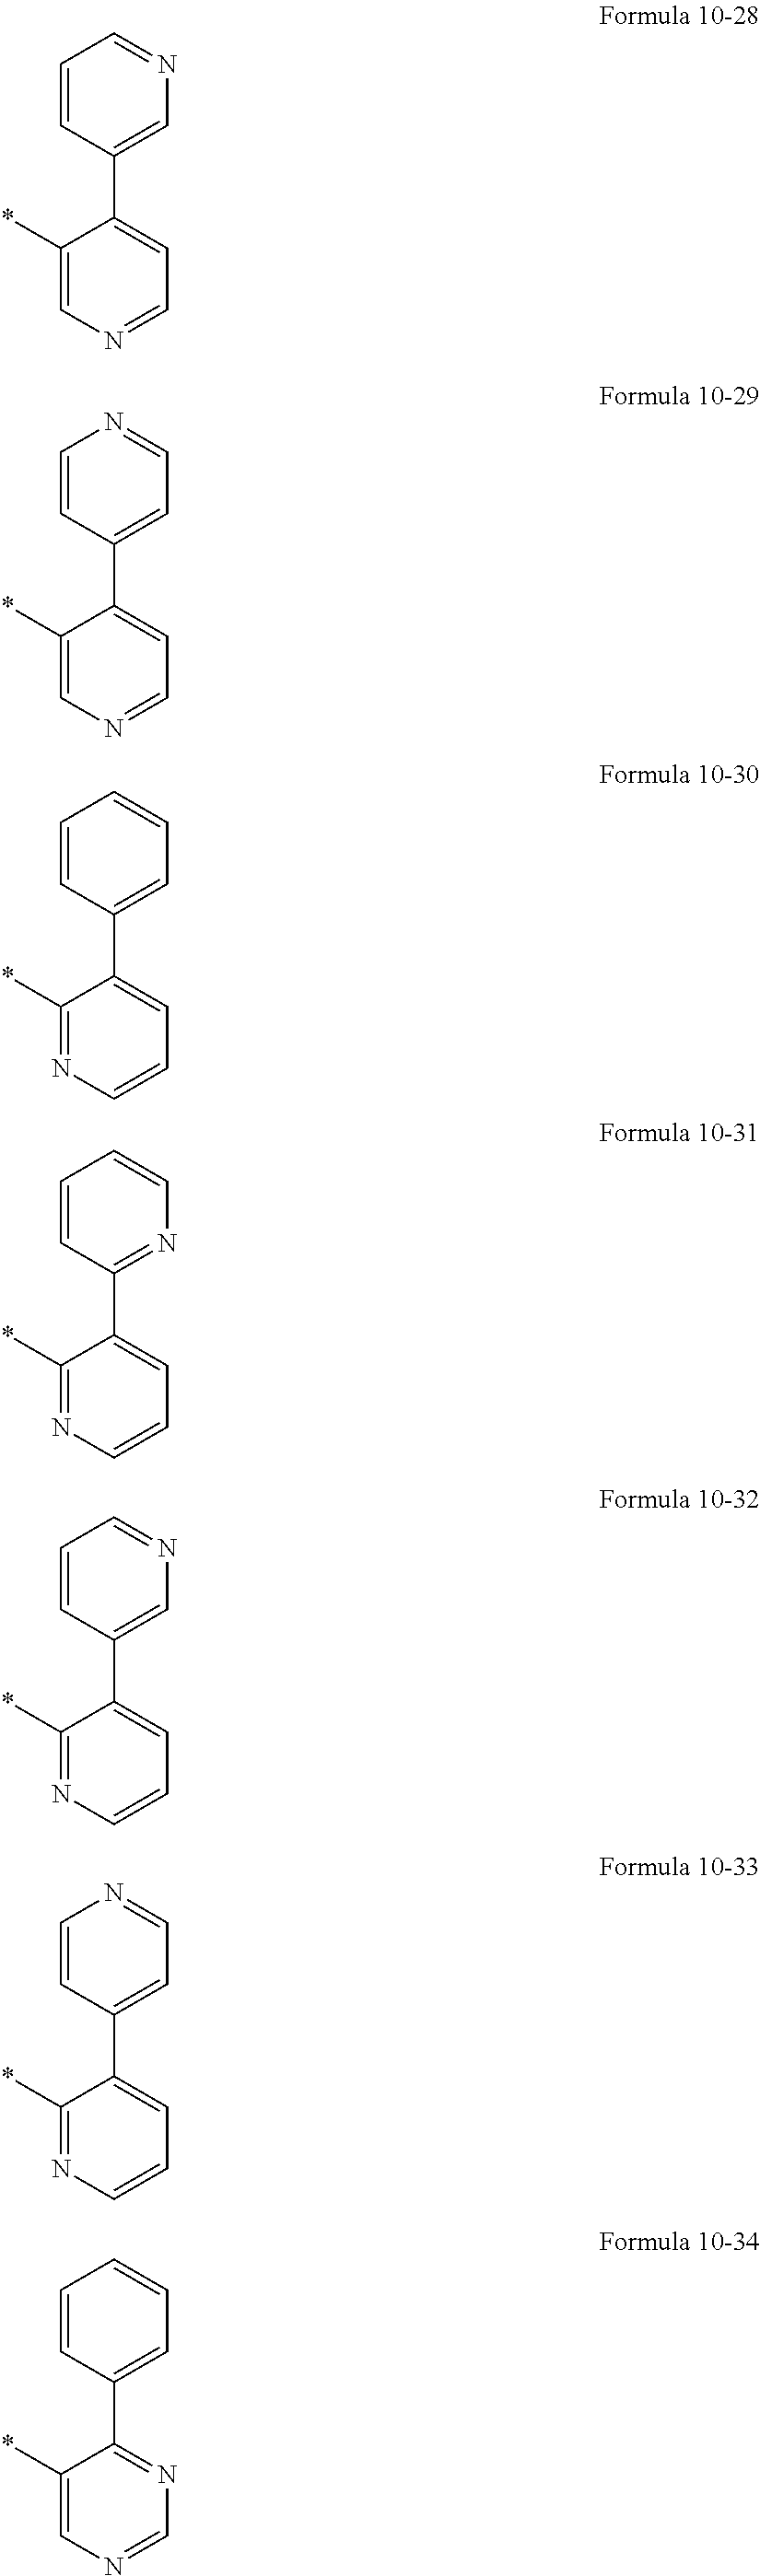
C1=CC(C2=CC=NC=C2*)=CC=N1.C1=CC(C2=CC=NC=C2*)=CN=C1.C1=CC(C2=CC=CN=C2*)=CC=C1.C1=CC(C2=CC=CN=C2*)=NC=C1.C1=CC(C2=CC=CN=C2*)=CC=N1.C1=CC(C2=CC=CN=C2*)=CN=C1.C1=CC(C2=NC=NC=C2*)=CC=C1
